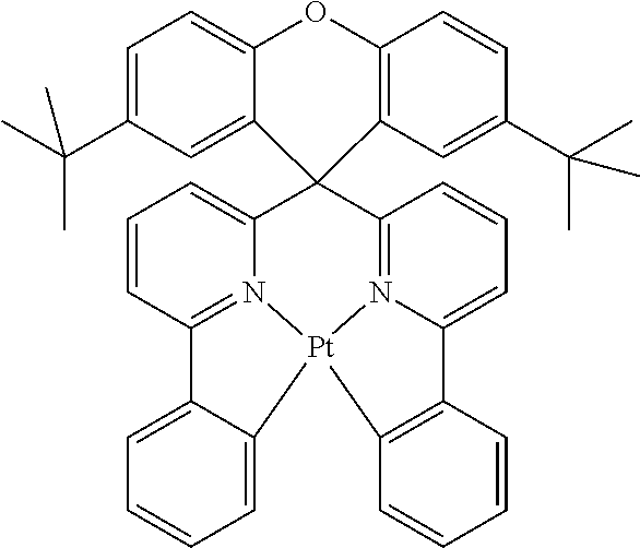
C12(C3=CC=CC4=N3[Pt]3(N5=C1C=CC=C5C1=C3C=CC=C1)C1=CC=CC=C41)C1=C(OC3=CC=C(C(C)(C)C)C=C23)C=CC(C(C)(C)C)=C1
